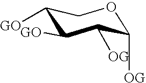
C1([GO])C([GO])C([OG])C([OG])OC1
